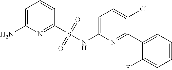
C1=C(NS(C2=NC(N)=CC=C2)(=O)=O)N=C(C2=CC=CC=C2F)C(Cl)=C1
